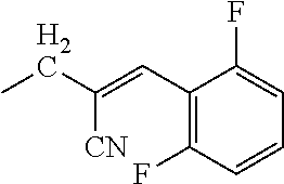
C1(C=C(CC)[CN])=C(F)C=CC=C1F
